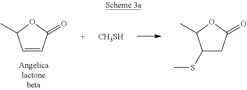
C1=CC(=O)OC1C.C1(SC)CC(=O)OC1C.[CH3SH]
